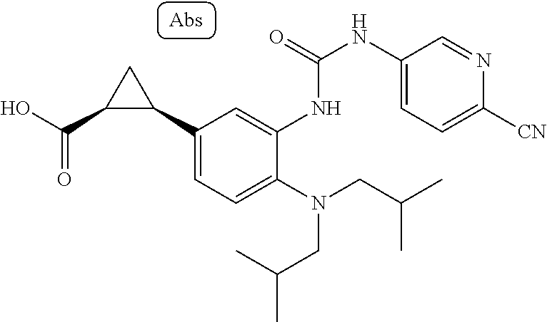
C1(C2CC2C(O)=O)=CC=C(N(CC(C)C)CC(C)C)C(NC(NC2=CC=C([CN])N=C2)=O)=C1
